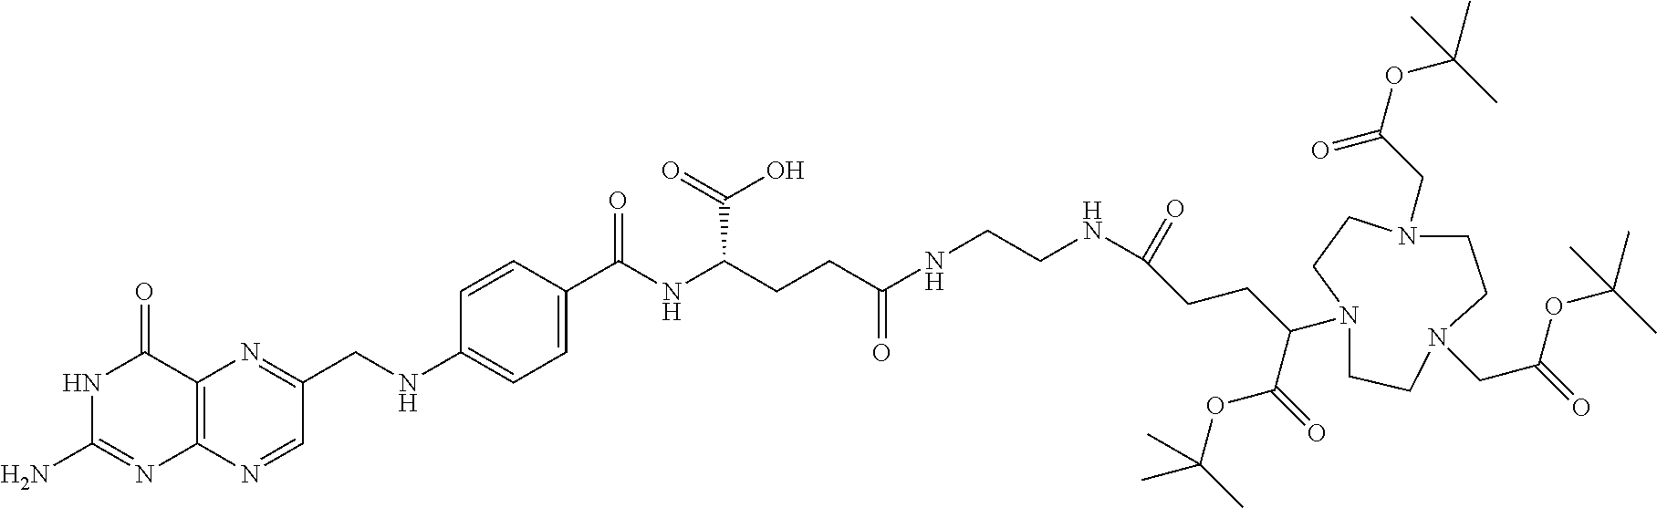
C1(=O)NC(N)=NC2=C1N=C(CNC1=CC=C(C(NC(CCC(NCCNC(CCC(C(=O)OC(C)(C)C)N3CCN(CC(=O)OC(C)(C)C)CCN(CC(OC(C)(C)C)=O)CC3)=O)=O)C(O)=O)=O)C=C1)C=N2
